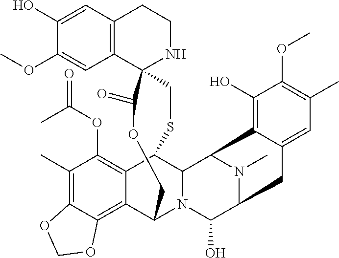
C12=C(C=C(O)C(OC)=C1)CCNC21CSC2C3=C(OC(C)=O)C(C)=C4C(=C3C(N3C2C2N(C)C(C3O)CC3=CC(C)=C(OC)C(O)=C23)COC1=O)OCO4
